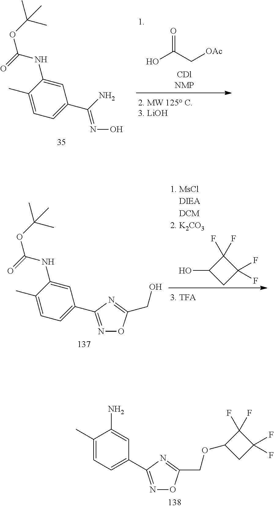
OC(C[OAc])=O.C1(C)=CC=C(C(N)=NO)C=C1NC(=O)OC(C)(C)C.C1(C)=CC=C(C2=NOC(CO)=N2)C=C1NC(=O)OC(C)(C)C.C1(O)CC(F)(F)C1(F)F.C1(C)=CC=C(C2=NOC(COC3CC(F)(F)C3(F)F)=N2)C=C1N
